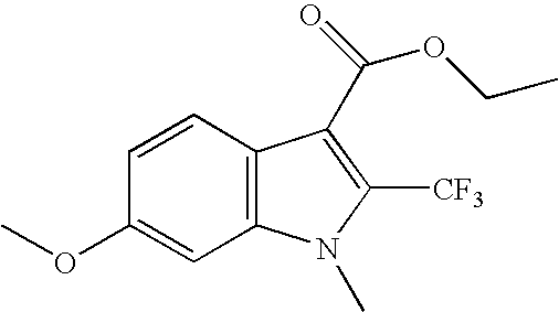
C12=C(C=CC(OC)=C1)C(C(=O)OCC)=C([CF3])N2C
